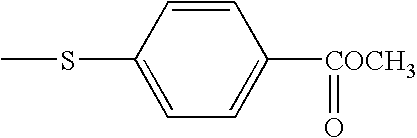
C1=CC(SC)=CC=C1[COCH3]=O
